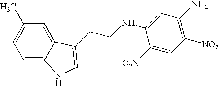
C1=C2C(=CC(C)=C1)C(CCNC1=CC(N)=C([NO2])C=C1[O2N])=CN2
